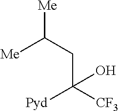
C(C([CF3])([Pyd])O)C([Me])[Me]
